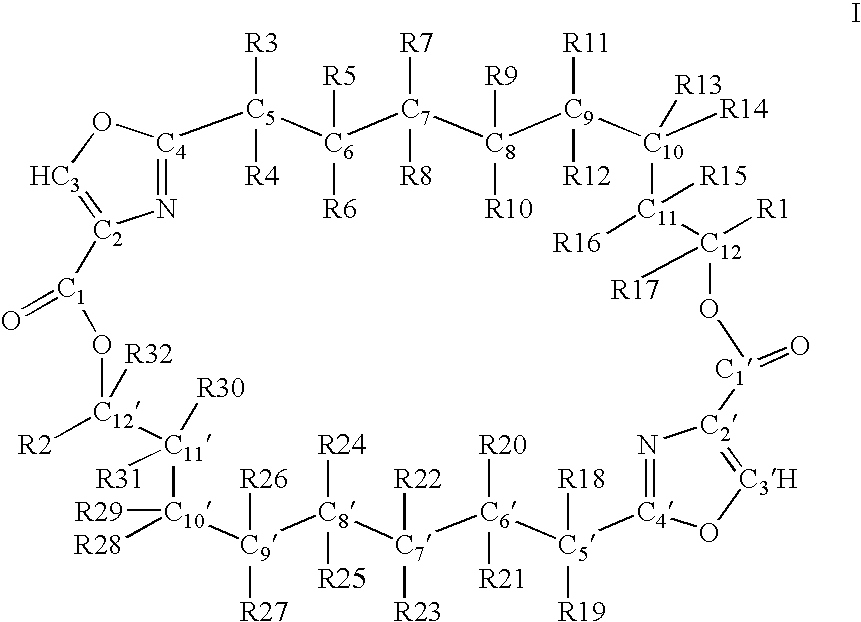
N1=[C4]2O[HC3]=[C2]1[C1](=O)O[C12]([R2])([R32])[C11]([R31])([R30])[C10]([R29])([R28])[C9]([R26])([R27])[C8]([R24])([R25])[C7]([R22])([R23])[C6]([R20])([R21])[C5]([R18])([R19])[C4]1=N[C2](=[C3H]O1)[C1](=O)O[C12]([R1])([R17])[C11]([R15])([R16])[C10]([R14])([R13])[C9]([R12])([R11])[C8]([R10])([R9])[C7]([R8])([R7])[C6]([R6])([R5])[C5]2([R4])[R3]
